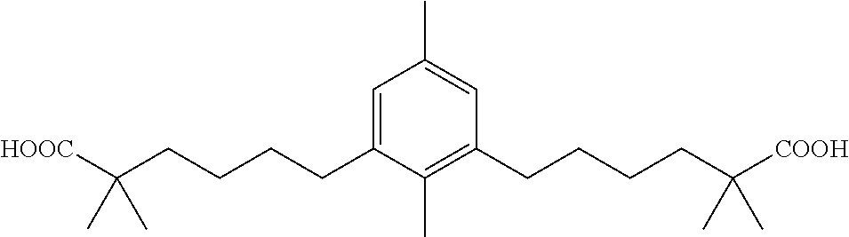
C1=C(CCCCC([HOOC])(C)C)C(C)=C(CCCCC([COOH])(C)C)C=C1C
